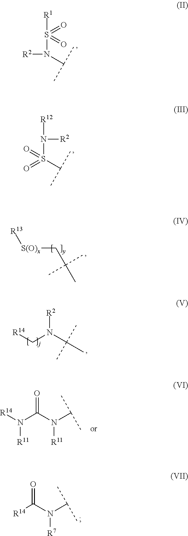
[R2]N(S([R1])(=O)=O)C(C)C.[R12]N(S(=O)(=O)C(C)C)[R2].[R13][S(O)x]CC(C)(C)C.[R14]CN(C(C)(C)C)[R2].[R14]N(C(N(C(C)C)[R11])=O)[R11].[R14]C(N(C(C)C)[R7])=O
